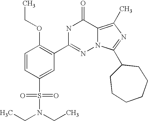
C1=CC(S(N(CC)CC)(=O)=O)=CC(C2=NN3C(=C(C)N=C3C3CCCCCC3)C(=O)N2)=C1OCC
